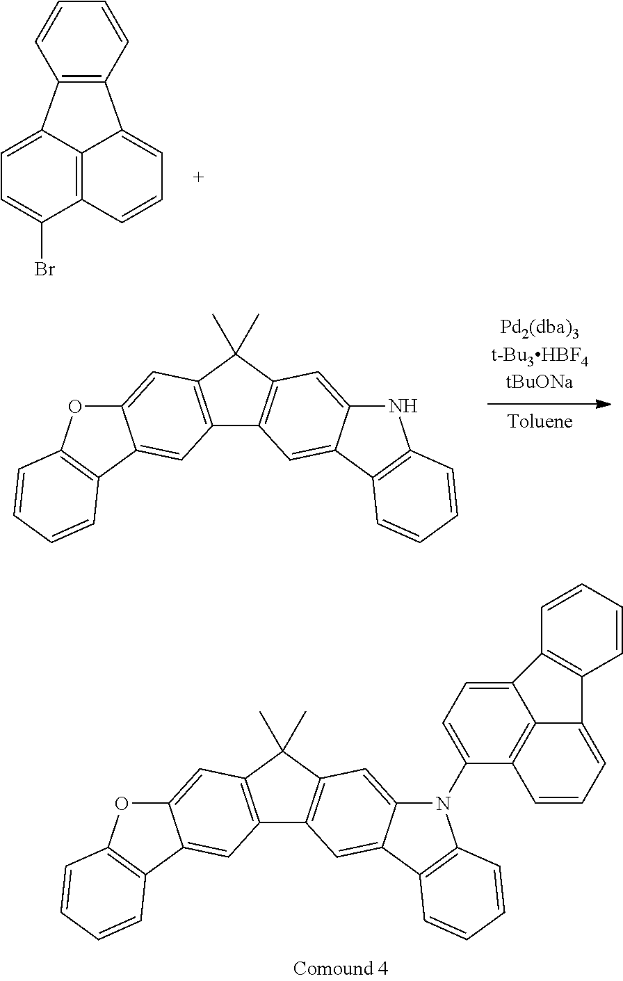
C12=C(C(C)(C)C3=C1C=C1C(=C3)NC3=C1C=CC=C3)C=C1C(=C2)C2=C(O1)C=CC=C2.C12=C3C(=CC=C1Br)C1=C(C3=CC=C2)C=CC=C1.C12=C(C(C)(C)C3=C1C=C1C(=C3)N(C3=CC=C4C5=C3C=CC=C5C3=C4C=CC=C3)C3=C1C=CC=C3)C=C1C(=C2)C2=C(O1)C=CC=C2
